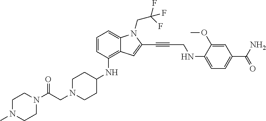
C(N1CCC(NC2=C3C(=CC=C2)N(CC(F)(F)F)C(C#CCNC2=CC=C(C(N)=O)C=C2OC)=C3)CC1)C(N1CCN(C)CC1)=O
